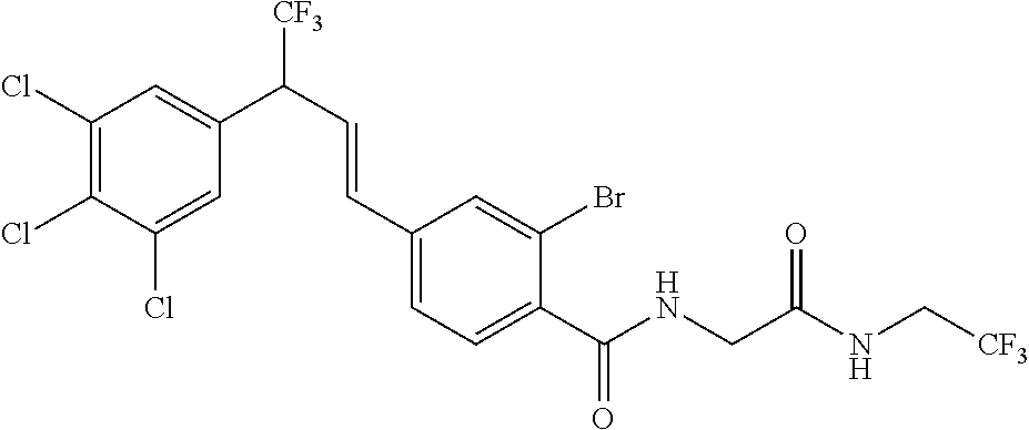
N(C(C1=CC=C(C=CC([CF3])C2=CC(Cl)=C(Cl)C(Cl)=C2)C=C1Br)=O)CC(NC[CF3])=O
